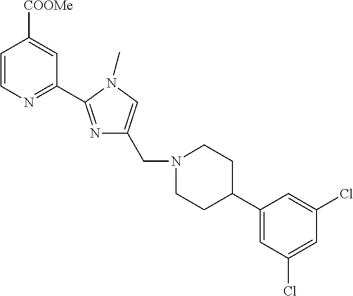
C1=CN=C(C2=NC(CN3CCC(C4=CC(Cl)=CC(Cl)=C4)CC3)=CN2C)C=C1[COOMe]
